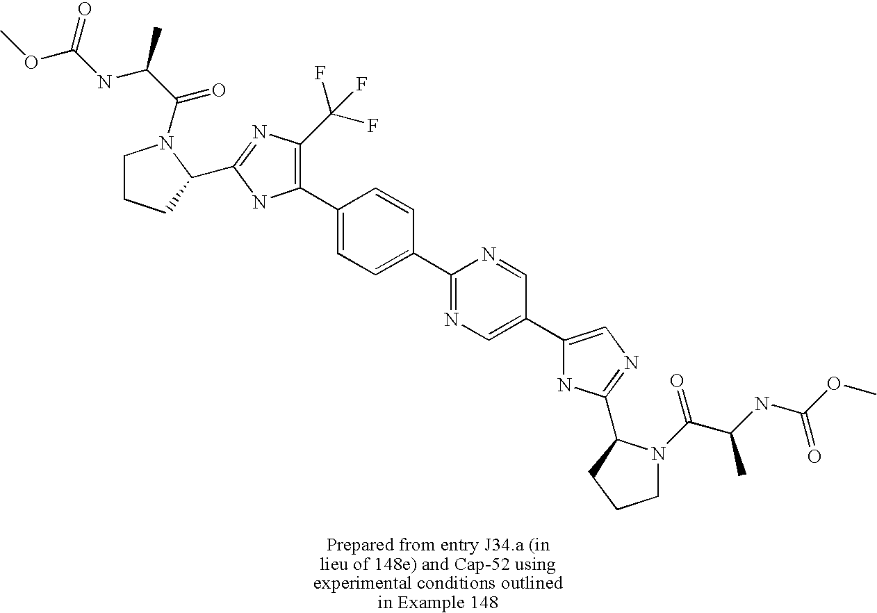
C1CCC(C2=NC(C(F)(F)F)=C(C3=CC=C(C4=NC=C(C5=CN=C(C6N(C(=O)C(NC(OC)=O)C)CCC6)N5)C=N4)C=C3)N2)N1C(C(C)NC(OC)=O)=O
